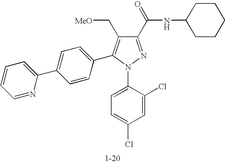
C1(C(NC2CCCCC2)=O)=NN(C2=CC=C(Cl)C=C2Cl)C(C2=CC=C(C3=CC=CC=N3)C=C2)=C1C[MeO]
